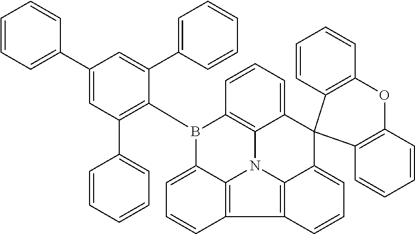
C1(C2=CC(C3=CC=CC=C3)=C(B3C4=CC=CC5=C4N4C6=C3C=CC=C6C3(C6=CC=CC5=C46)C4=C(OC5=C3C=CC=C5)C=CC=C4)C(C3=CC=CC=C3)=C2)=CC=CC=C1
